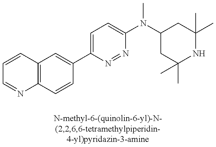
C1=CC2=C(N=C1)C=CC(C1=CC=C(N(C3CC(C)(C)NC(C)(C)C3)C)N=N1)=C2
